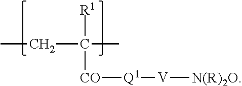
[CO](C(C)(CC)[R1])[Q1][V][N(R)2O]
